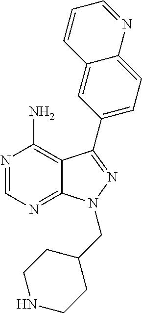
C12=NC=NC(N)=C1C(C1=CC=C3C(=C1)C=CC=N3)=NN2CC1CCNCC1
